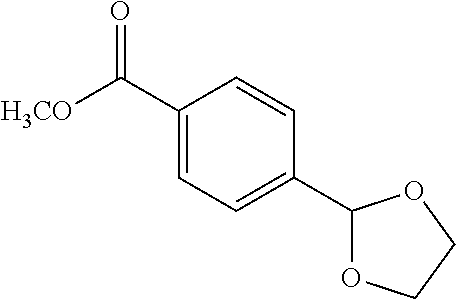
C(C1=CC=C(C2OCCO2)C=C1)([H3CO])=O
